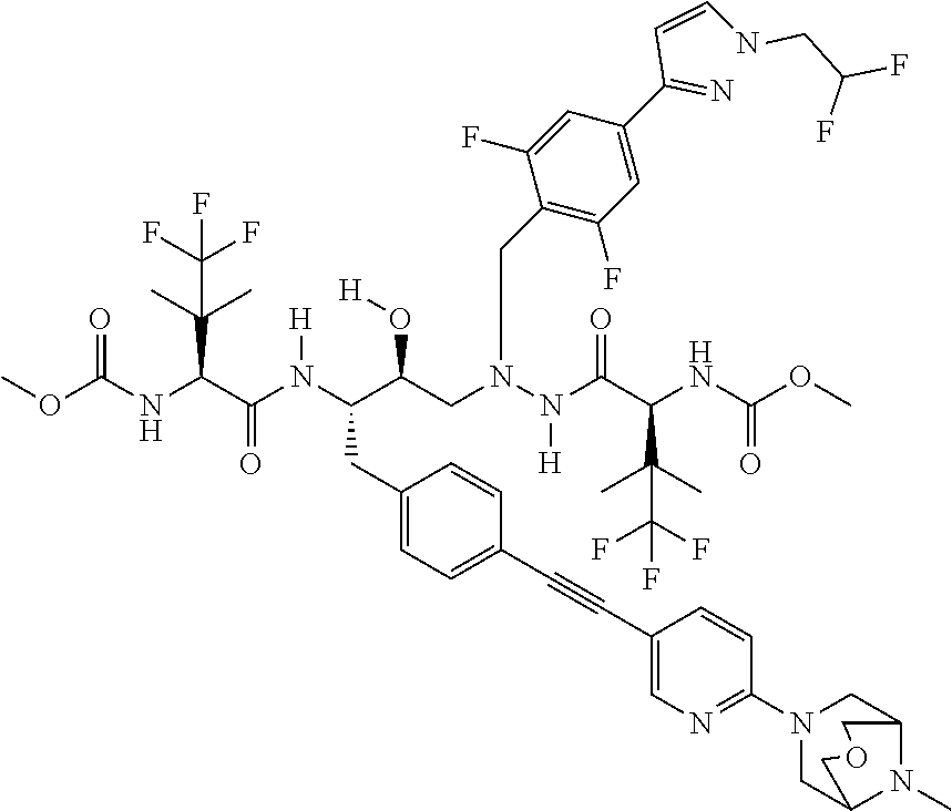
C1(CC(C(CN(N(C(C(NC(OC)=O)C(C)(C)C(F)(F)F)=O)[H])CC2=C(F)C=C(C(=N)C=CNCC(F)F)C=C2F)O[H])N(C(C(NC(OC)=O)C(C)(C)C(F)(F)F)=O)[H])=CC=C(C#CC2=CN=C(N3CC4N(C)C(C3)COC4)C=C2)C=C1
